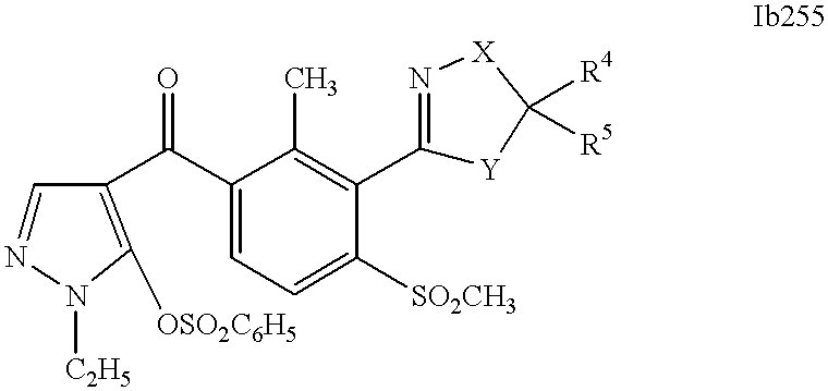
C1=NN([C2H5])C([OSO2C6H5])=C1C(C1=CC=C([SO2CH3])C(C2=N[X]C([R4])([R5])[Y]2)=C1C)=O
